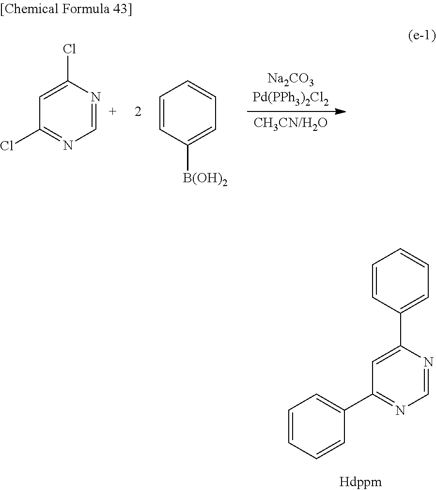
C1=C(Cl)N=CN=C1Cl.C1=CC([B(OH)2])=CC=C1.C1=CC(C2=CC(C3=CC=CC=C3)=NC=N2)=CC=C1
